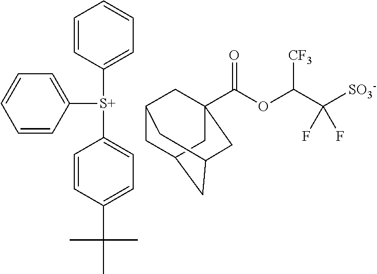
C1=CC([S+](C2=CC=CC=C2)C2=CC=C(C(C)(C)C)C=C2)=CC=C1.C1C2CC3CC(C(OC(C([SO3-])(F)F)[CF3])=O)(CC1C3)C2
